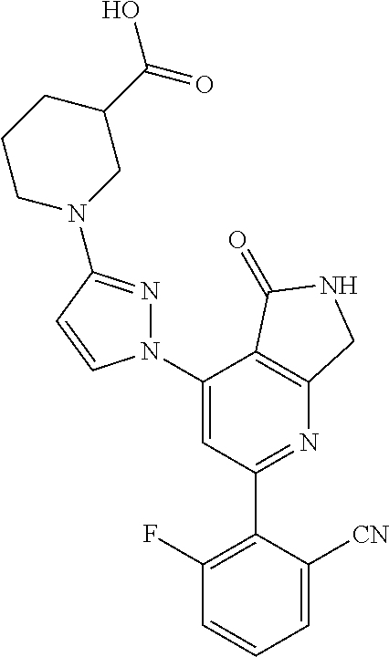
C1(C2=C(F)C=CC=C2[CN])=NC2=C(C(N3N=C(N4CC(C(O)=O)CCC4)C=C3)=C1)C(=O)NC2
